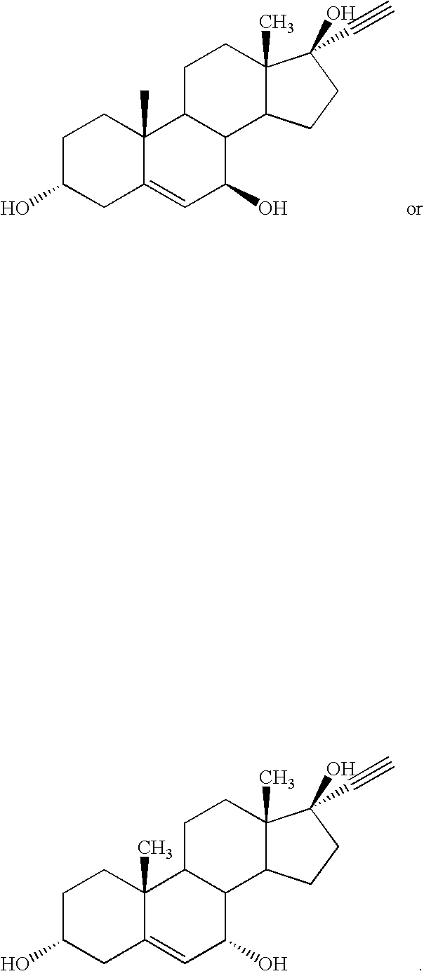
C1C(O)CC2=CC(O)C3C(C2(C)C1)CCC1(C)C3CCC1(O)C#C.C1C(O)CC2=CC(O)C3C(C2(C)C1)CCC1(C)C3CCC1(O)C#C
